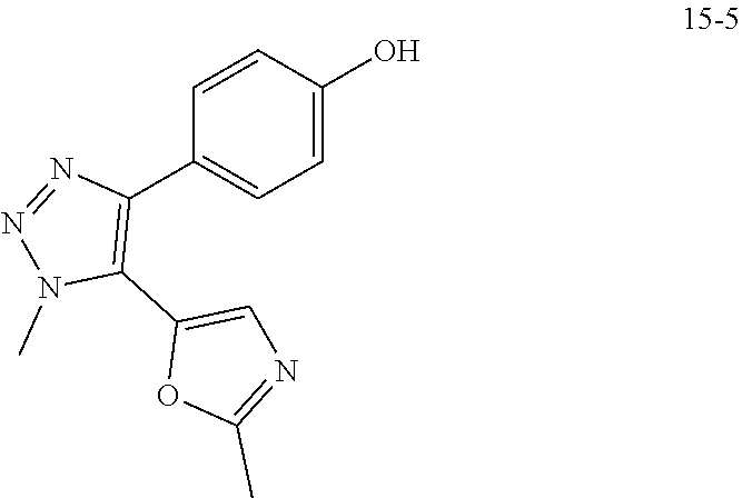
C1=CC(O)=CC=C1C1=C(C2=CN=C(C)O2)N(C)N=N1
